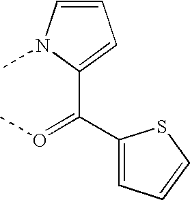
C1=CN(C)C(C(C2=CC=CS2)=OC)=C1
